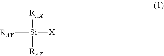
[Si]([RAX])([X])([RAY])[RAZ]
